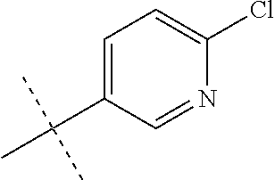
C1=C(C(C)(C)C)C=NC(Cl)=C1
